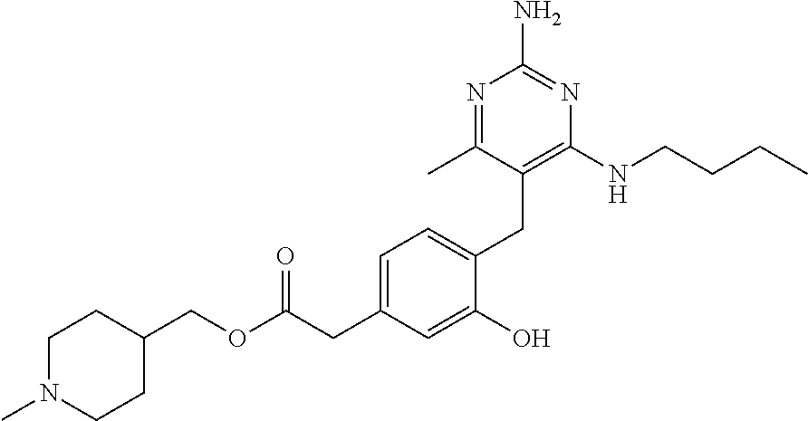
C1(COC(CC2=CC=C(CC3=C(NCCCC)N=C(N)N=C3C)C(O)=C2)=O)CCN(C)CC1
